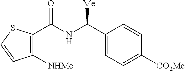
C1([NHMe])=C(C(NC(C2=CC=C([CO2Me])C=C2)[Me])=O)SC=C1
